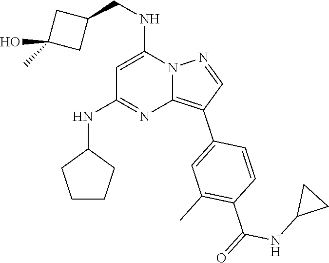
C1(CNC2=CC(NC3CCCC3)=NC3=C(C4=CC(C)=C(C(=O)NC5CC5)C=C4)C=NN23)CC(C)(O)C1
